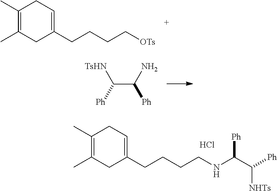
C1(C)=C(C)CC(CCCC[OTs])=CC1.C(C(N)[Ph])([Ph])[TsHN].C1(C)=C(C)CC(CCCCNC(C([Ph])[NHTs])[Ph])=CC1.Cl
